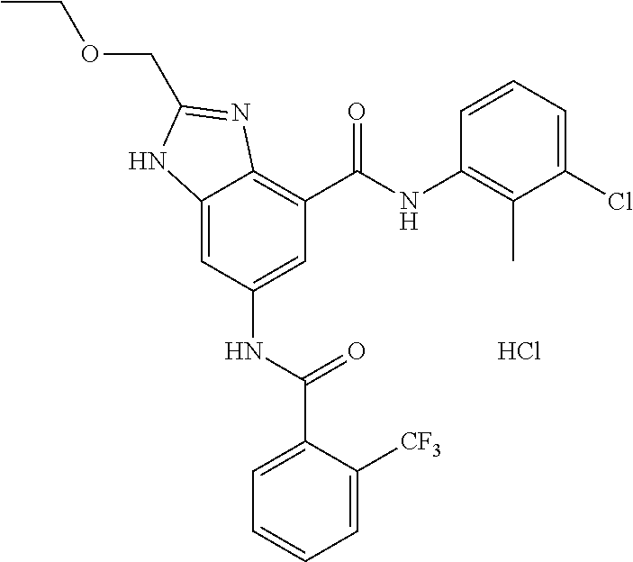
C12=CC(NC(C3=CC=CC=C3[CF3])=O)=CC(C(=O)NC3=C(C)C(Cl)=CC=C3)=C1N=C(COCC)N2.Cl
